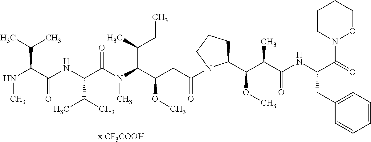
N(C(C(NC(C(N(C(C(CC(=O)N1CCCC1C(C(C(=O)NC(C(N1OCCCC1)=O)CC1=CC=CC=C1)C)OC)OC)C(CC)C)C)=O)C(C)C)=O)C(C)C)C
